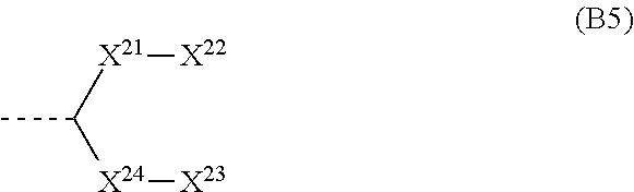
CC([X21][X22])[X24][X23]
